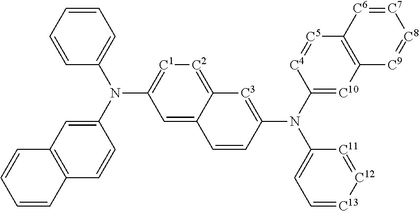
C1=C2C(=[C2][C1]=C1N(C1=CC3=C(C=C1)C=CC=C3)C1=CC=CC=C1)[C3]=C(N(C1=[C10]C3=C([C5]=[C4]1)[C6]=[C7][C8]=[C9]3)C1=CC=[C13][C12]=[C11]1)C=C2
